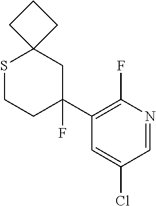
S1CCC(F)(C2=C(F)N=CC(Cl)=C2)CC12CCC2
